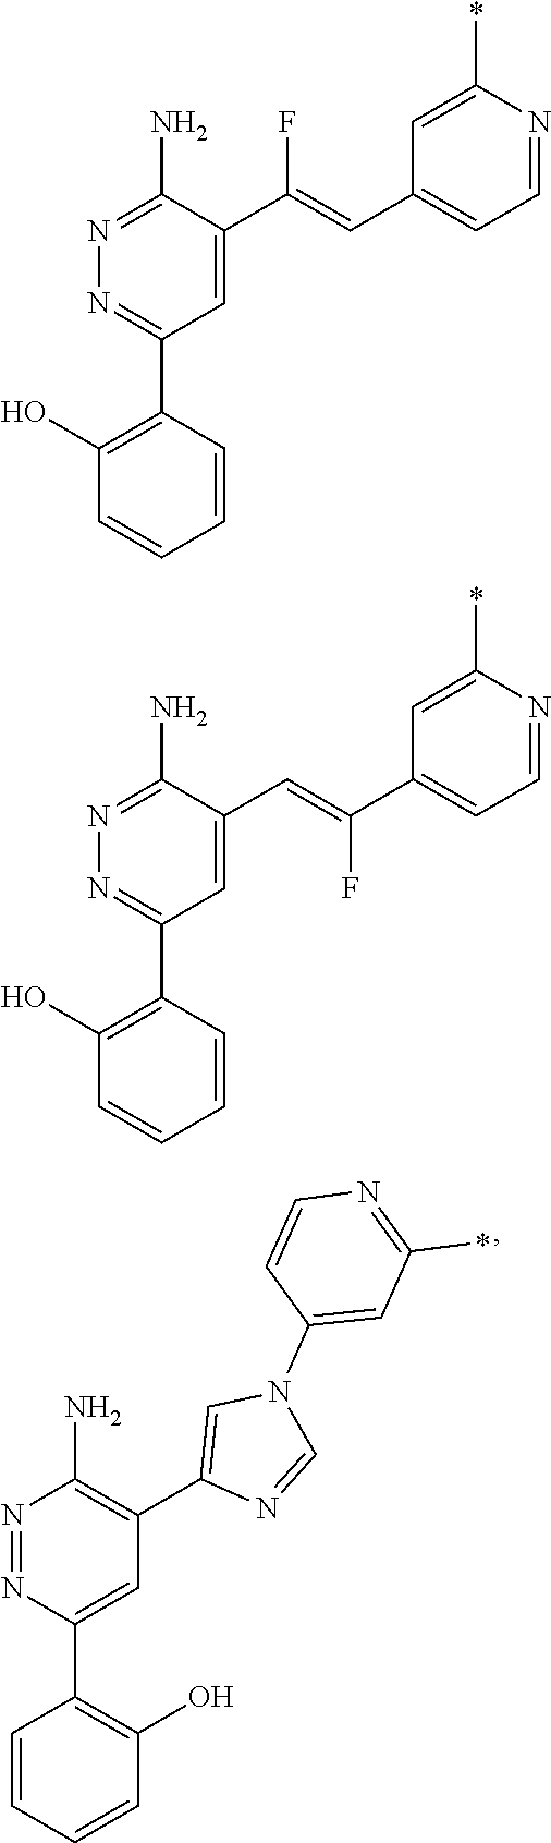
C1(O)=C(C2=NN=C(N)C(C(F)=CC3=CC=NC(*)=C3)=C2)C=CC=C1.C1(O)=C(C2=NN=C(N)C(C=C(C3=CC=NC(*)=C3)F)=C2)C=CC=C1.C1=CC=CC(O)=C1C1=CC(C2=CN(C3=CC(*)=NC=C3)C=N2)=C(N)N=N1
